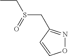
O1N=C(CS(CC)=O)C=C1
